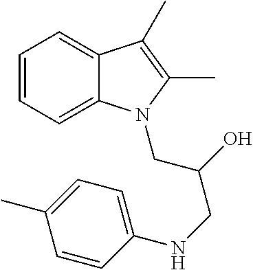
C1=CC=C2C(=C1)C(C)=C(C)N2CC(O)CNC1=CC=C(C)C=C1
